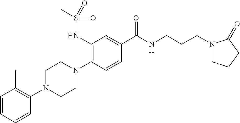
C1=CC=CC(N2CCN(C3=C(NS(C)(=O)=O)C=C(C(NCCCN4CCCC4=O)=O)C=C3)CC2)=C1C
